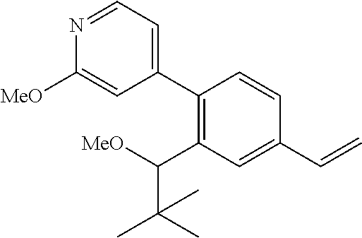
C1(C2=C(C([MeO])C(C)(C)C)C=C(C=C)C=C2)=CC=NC([MeO])=C1
